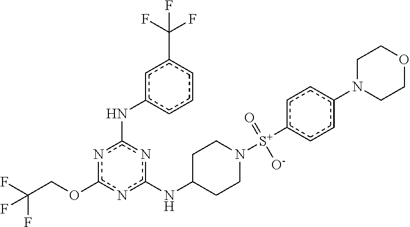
n1c(OCC(F)(F)F)nc(NC2CCN([S+](c3ccc(N4CCOCC4)cc3)(=O)[O-])CC2)nc1Nc1cccc(C(F)(F)F)c1
